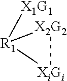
[R1]1([X1G1])[XiGi][X2G2]1
